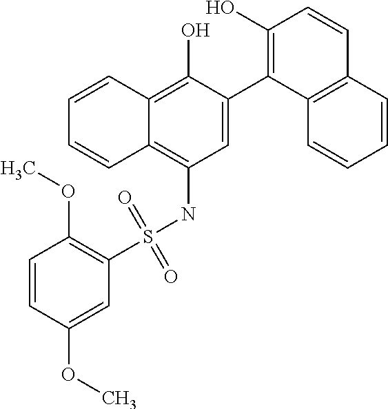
C1=C(C2=C(O)C=CC3=C2C=CC=C3)C(O)=C2C(=C1NS(C1=C(OC)C=CC(OC)=C1)(=O)=O)C=CC=C2
